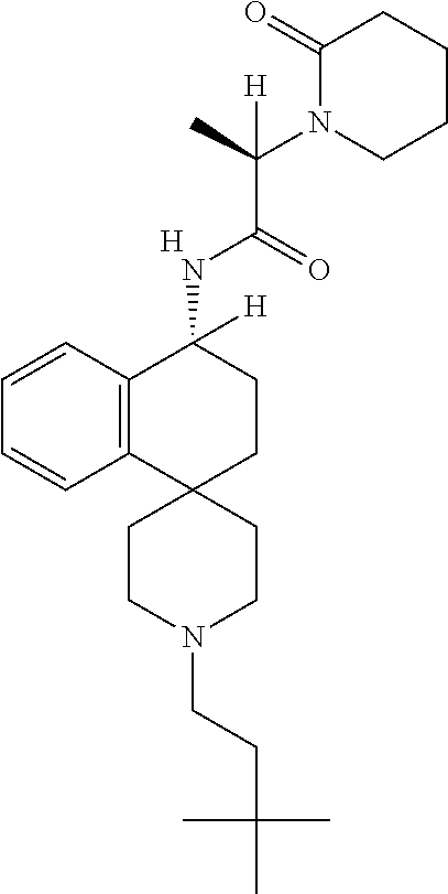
[H].C12=C(C=CC=C1)C(NC(C(C)(N1CCCCC1=O)[H])=O)([H])CCC21CCN(CCC(C)(C)C)CC1
